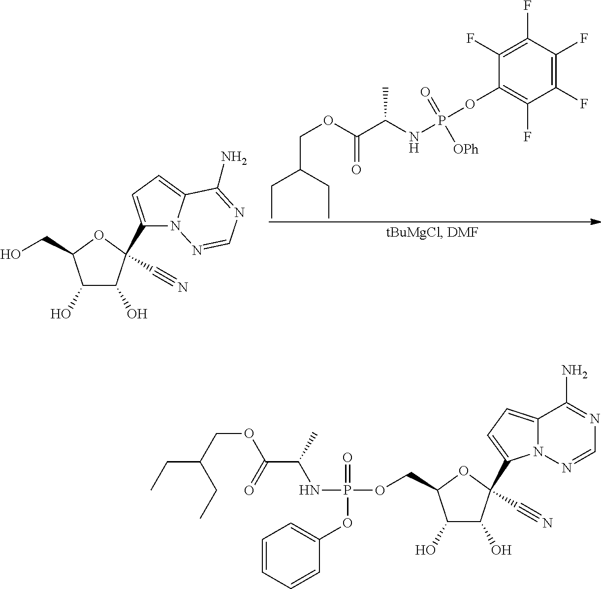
C1(F)=C(F)C(OP(NC(C(OCC(CC)CC)=O)C)(=O)[OPh])=C(F)C(F)=C1F.OCC1C(O)C(O)C(C#N)(C2=CC=C3N2N=CN=C3N)O1.CCC(COC(=O)C(C)NP(OCC1C(O)C(O)C(C#N)(C2=CC=C3N2N=CN=C3N)O1)(=O)OC1=CC=CC=C1)CC
